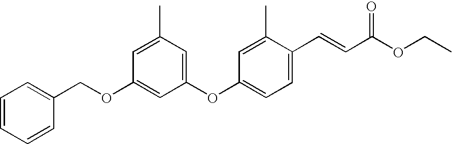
C1=CC=CC(COC2=CC(OC3=CC=C(C=CC(OCC)=O)C(C)=C3)=CC(C)=C2)=C1
